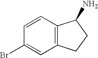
C1=CC2=C(C=C1Br)CCC2N
